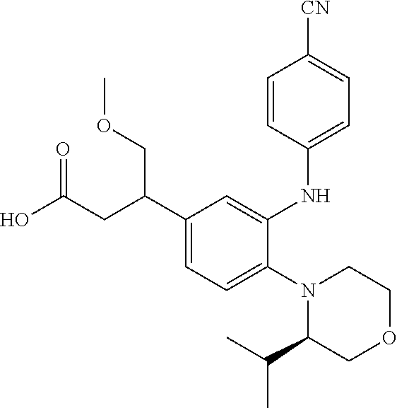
C1(C(CC(O)=O)COC)=CC=C(N2C(C(C)C)COCC2)C(NC2=CC=C([CN])C=C2)=C1
